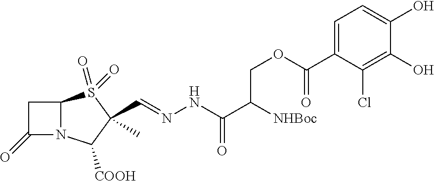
C(C1(C)S(=O)(=O)C2N(C1[COOH])C(=O)C2)=NNC(=O)C([NHBoc])COC(=O)C1=CC=C(O)C(O)=C1Cl
